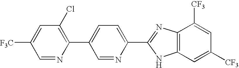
C1=NC(C2=CC=C(C3=NC4=C(N3)C=C([CF3])C=C4[CF3])N=C2)=C(Cl)C=C1[F3C]
